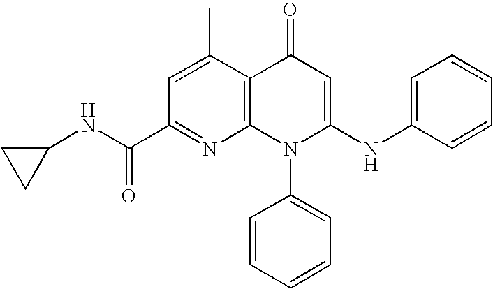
C1(C(NC2CC2)=O)=NC2=C(C(C)=C1)C(=O)C=C(NC1=CC=CC=C1)N2C1=CC=CC=C1
